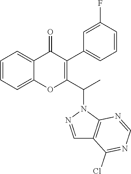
C1=CC=C2C(=C1)OC(C(N1N=CC3=C1N=CN=C3Cl)C)=C(C1=CC=CC(F)=C1)C2=O
